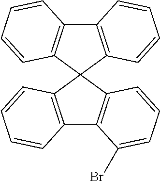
C12=C(C3(C4=C1C(Br)=CC=C4)C1=C(C4=C3C=CC=C4)C=CC=C1)C=CC=C2
